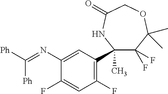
C1(F)=C(C2(C)C(F)(F)C(C)(C)OCC(=O)N2)C=C(N=C([Ph])[Ph])C(F)=C1
